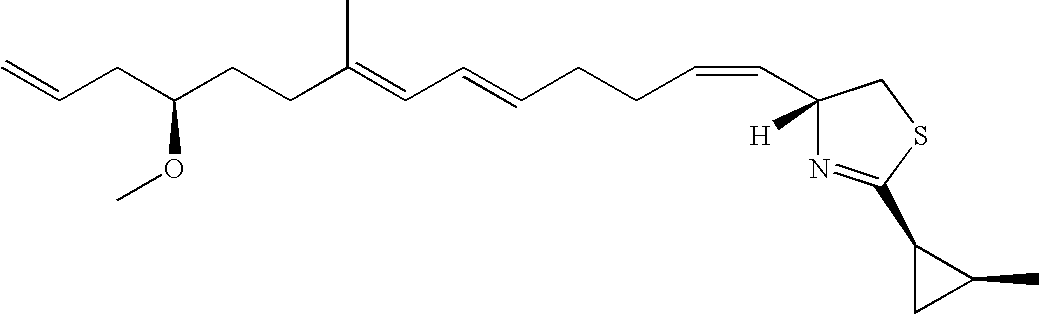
C=CCC(OC)CCC(C)=CC=CCCC=CC1([H])N=C(C2CC2C)SC1
